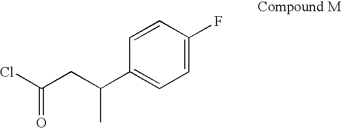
C1=C(F)C=CC(C(CC(Cl)=O)C)=C1
